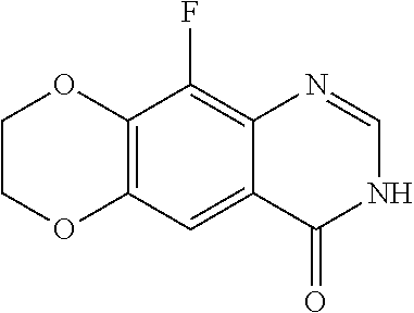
C12=C(C=C3C(=C1F)N=CNC3=O)OCCO2
